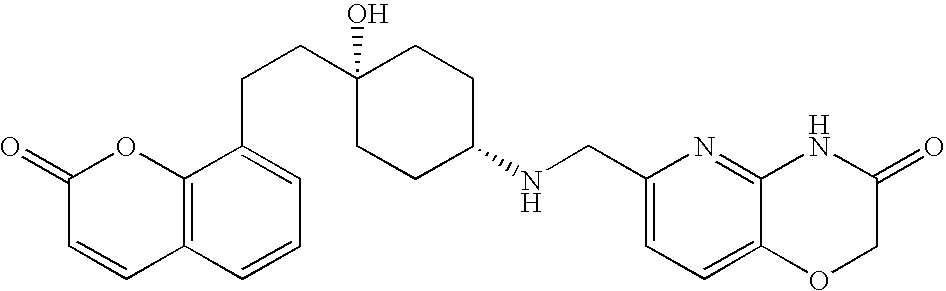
C12=C(C=CC=C1CCC1(O)CCC(NCC3=CC=C4C(=N3)NC(=O)CO4)CC1)C=CC(=O)O2
